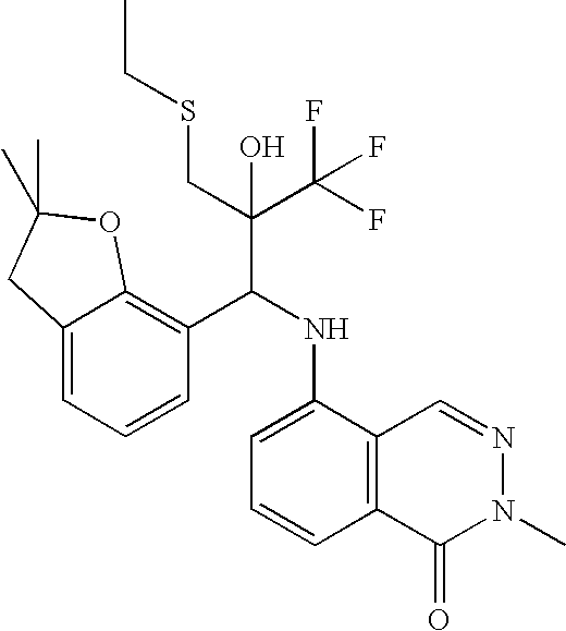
C12=CC=CC(C(NC3=CC=CC4=C3C=NN(C)C4=O)C(C(F)(F)F)(CSCC)O)=C1OC(C)(C)C2
